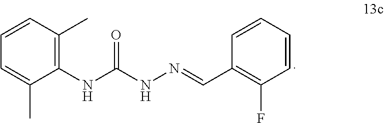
C1=CC(C)=C(NC(NN=CC2=C(F)C=CC=C2)=O)C(C)=C1
